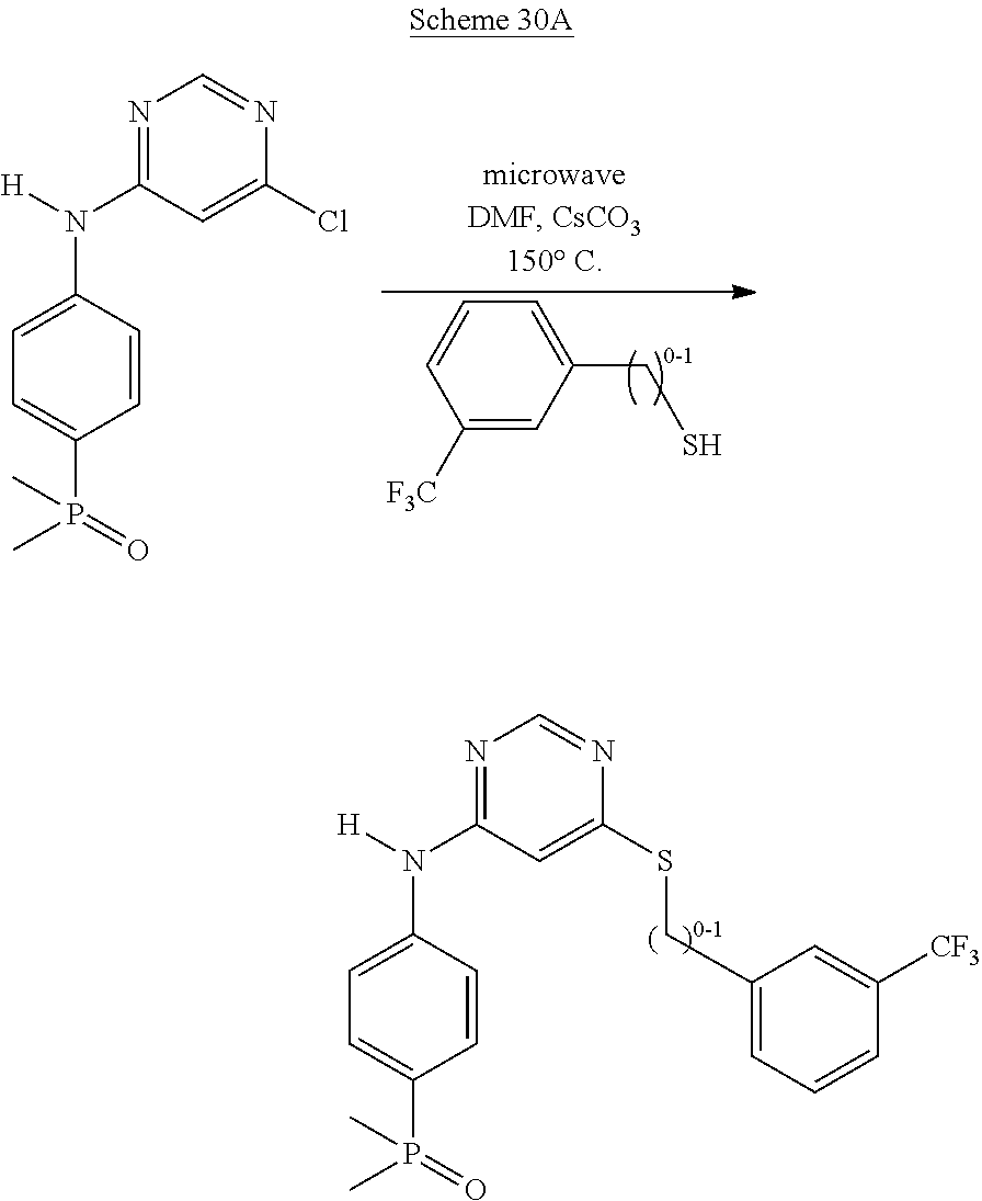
N1=C(N(C2=CC=C(P(=O)(C)C)C=C2)[H])C=C(Cl)N=C1.C1([F3C])=CC(CS)=CC=C1.N1=C(N(C2=CC=C(P(=O)(C)C)C=C2)[H])C=C(SCC2=CC=CC([CF3])=C2)N=C1
